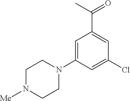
C1N([Me])CCN(C2=CC(C(C)=O)=CC(Cl)=C2)C1
